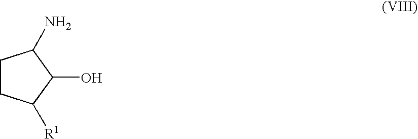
C1CC([R1])C(O)C1N
